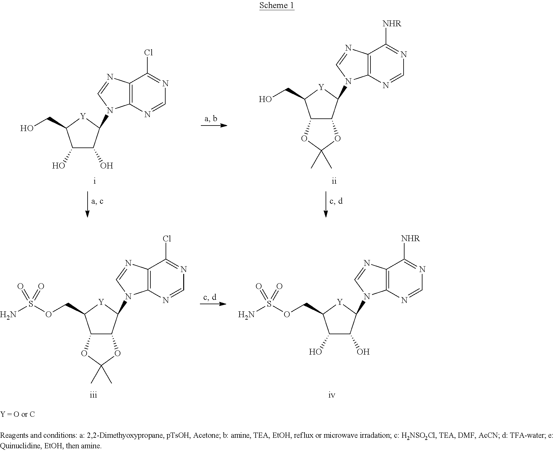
C1(O)C(O)C(N2C3=C(N=C2)C(Cl)=NC=N3)[Y]C1CO.C1(N2C3=C(N=C2)C([NHR])=NC=N3)[Y]C(CO)C2C1OC(C)(C)O2.C12C(C(N3C4=C(N=C3)C(Cl)=NC=N4)[Y]C1COS(N)(=O)=O)OC(C)(C)O2.C1(O)C(O)C(N2C3=C(N=C2)C([NHR])=NC=N3)[Y]C1COS(N)(=O)=O
